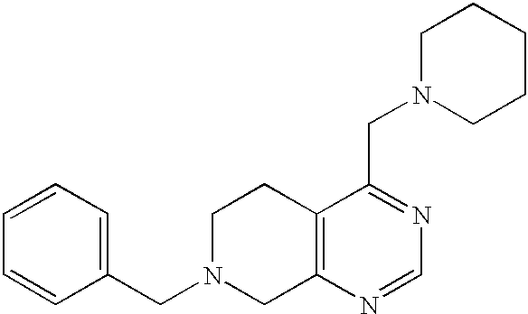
C1(CN2CC3=C(CC2)C(CN2CCCCC2)=NC=N3)=CC=CC=C1
